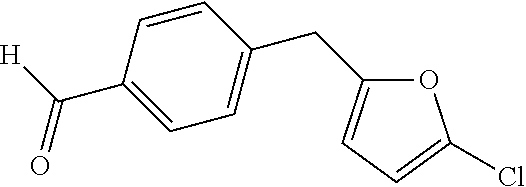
C1=CC(C([H])=O)=CC=C1CC1=CC=C(Cl)O1
